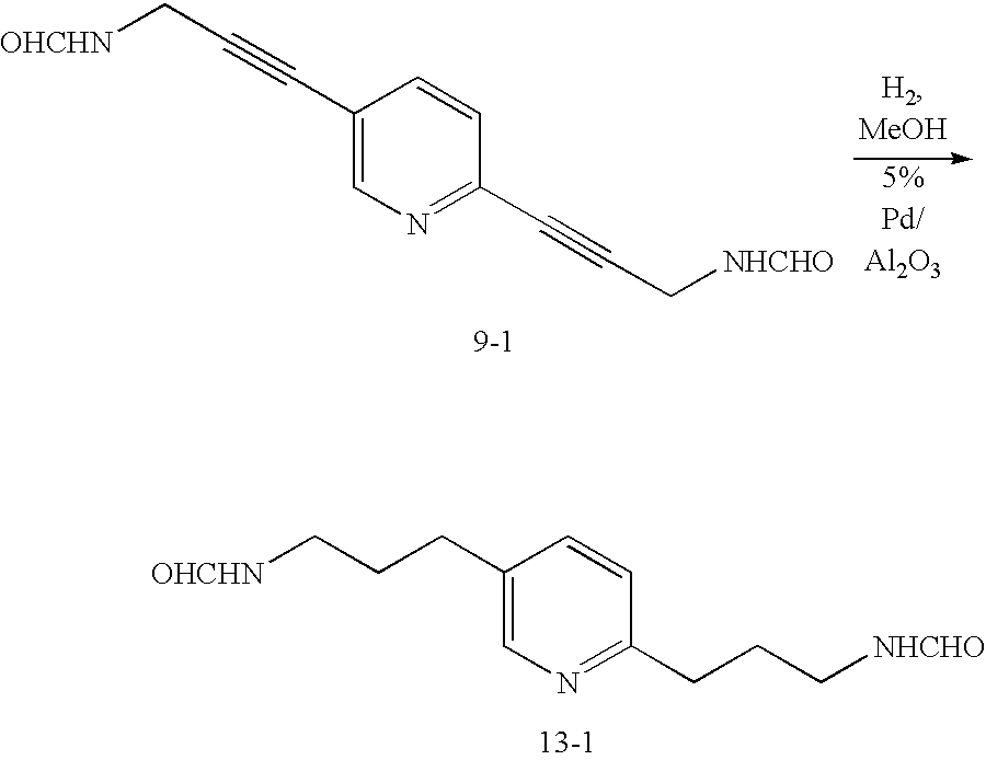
C1(CCC[OHCHN])=CN=C(CCC[NHCHO])C=C1.C1(C#CC[OHCHN])=CN=C(C#CC[NHCHO])C=C1
